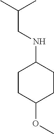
C1CC(OC)CCC1NCC(C)C
